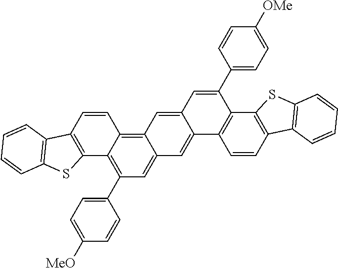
C1(C2=C3C(=C4C(=C2)C=C2C(=C4)C=C(C4=CC=C([OMe])C=C4)C4=C2C=CC2=C4SC4=C2C=CC=C4)C=CC2=C3SC3=C2C=CC=C3)=CC=C([MeO])C=C1
